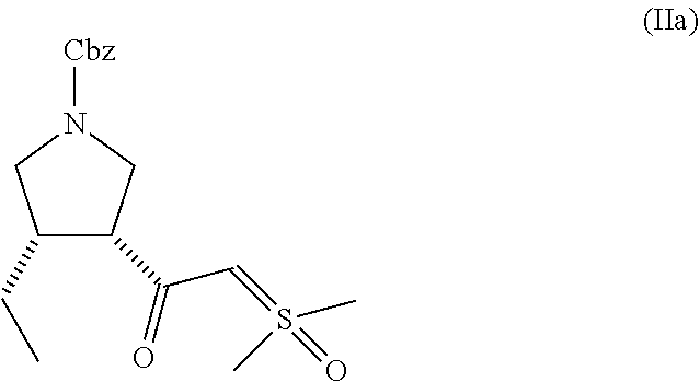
C1(CC)C(C(=O)C=S(=O)(C)C)CN([Cbz])C1
